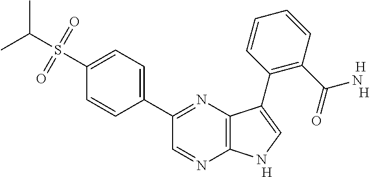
C1(C2=NC3=C(N=C2)NC=C3C2=C(C(=O)N)C=CC=C2)=CC=C(S(C(C)C)(=O)=O)C=C1.[H].[H].[H]
